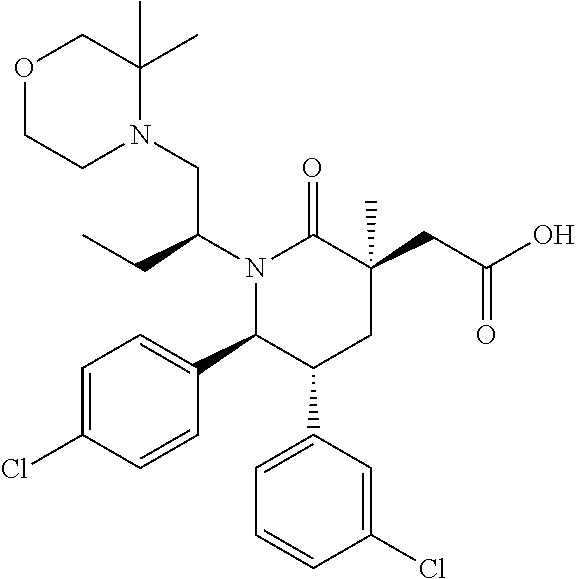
N1(C(CC)CN2C(C)(C)COCC2)C(C2=CC=C(Cl)C=C2)C(C2=CC=CC(Cl)=C2)CC(CC(=O)O)(C)C1=O
